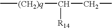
C[(CH2)q]C(CC)[R14]
